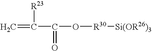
C=C([R23])C(O[R30][Si(OR26)3])=O
